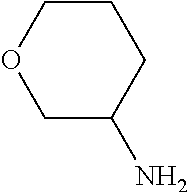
C1C(N)CCCO1
